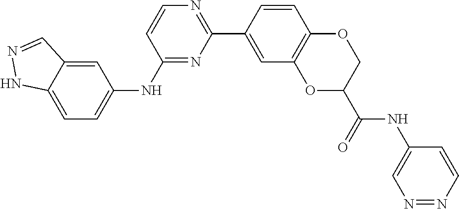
C1=C2C(=CC(NC3=NC(C4=CC5=C(C=C4)OCC(C(=O)NC4=CN=NC=C4)O5)=NC=C3)=C1)C=NN2
